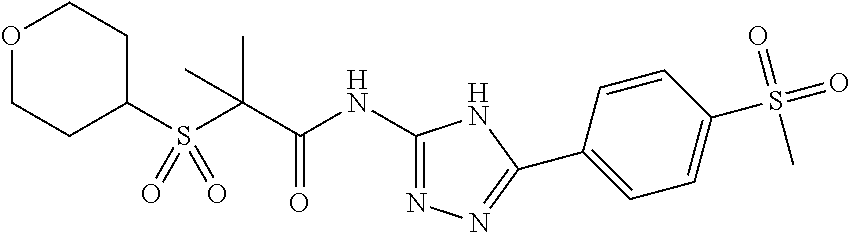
O1CCC(S(C(C(NC2=NN=C(C3=CC=C(S(=O)(=O)C)C=C3)N2)=O)(C)C)(=O)=O)CC1
